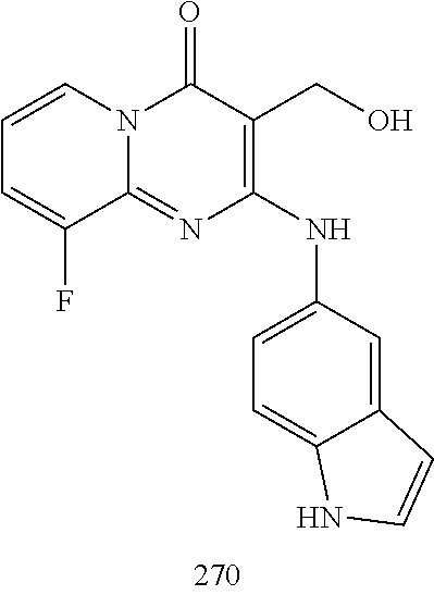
C1=CC=C(F)C2=NC(NC3=CC=C4C(=C3)C=CN4)=C(CO)C(=O)N12
